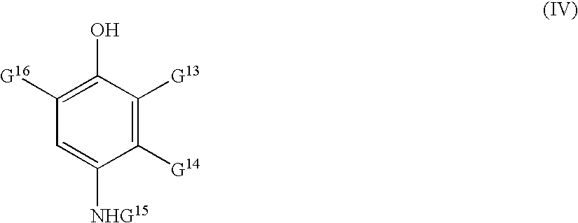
C1=C([NHG15])C([G14])=C([G13])C(O)=C1[G16]
